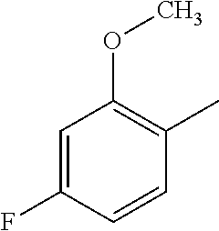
C1=C(F)C=CC(C)=C1OC
